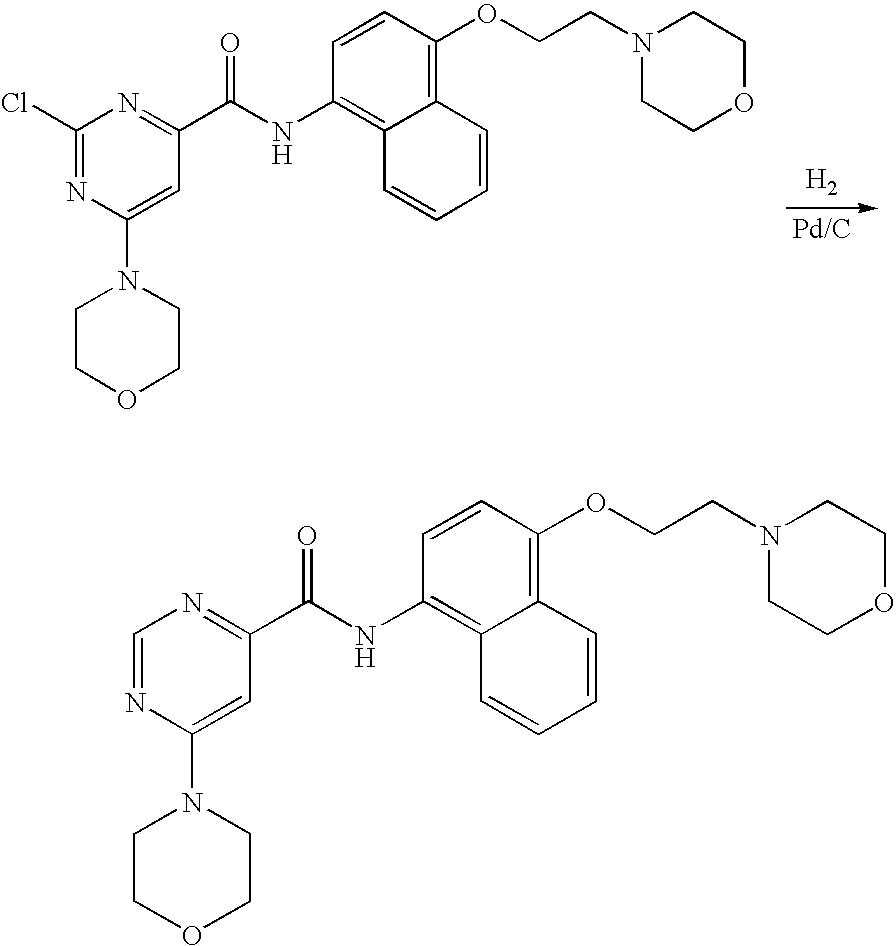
[H2].C1(Cl)=NC(N2CCOCC2)=CC(C(=O)NC2=C3C(=C(OCCN4CCOCC4)C=C2)C=CC=C3)=N1.C1=NC(N2CCOCC2)=CC(C(=O)NC2=C3C(=C(OCCN4CCOCC4)C=C2)C=CC=C3)=N1
